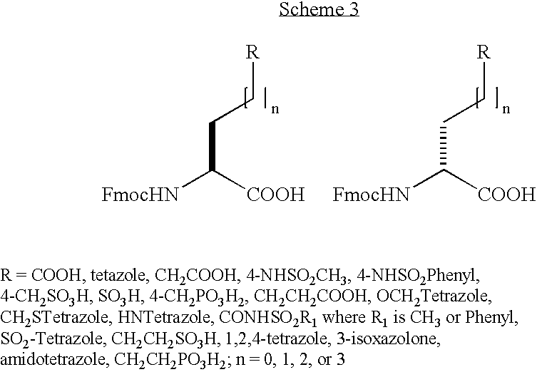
[FmocHN]C([COOH])CC[R].[FmocHN]C([COOH])CC[R]
